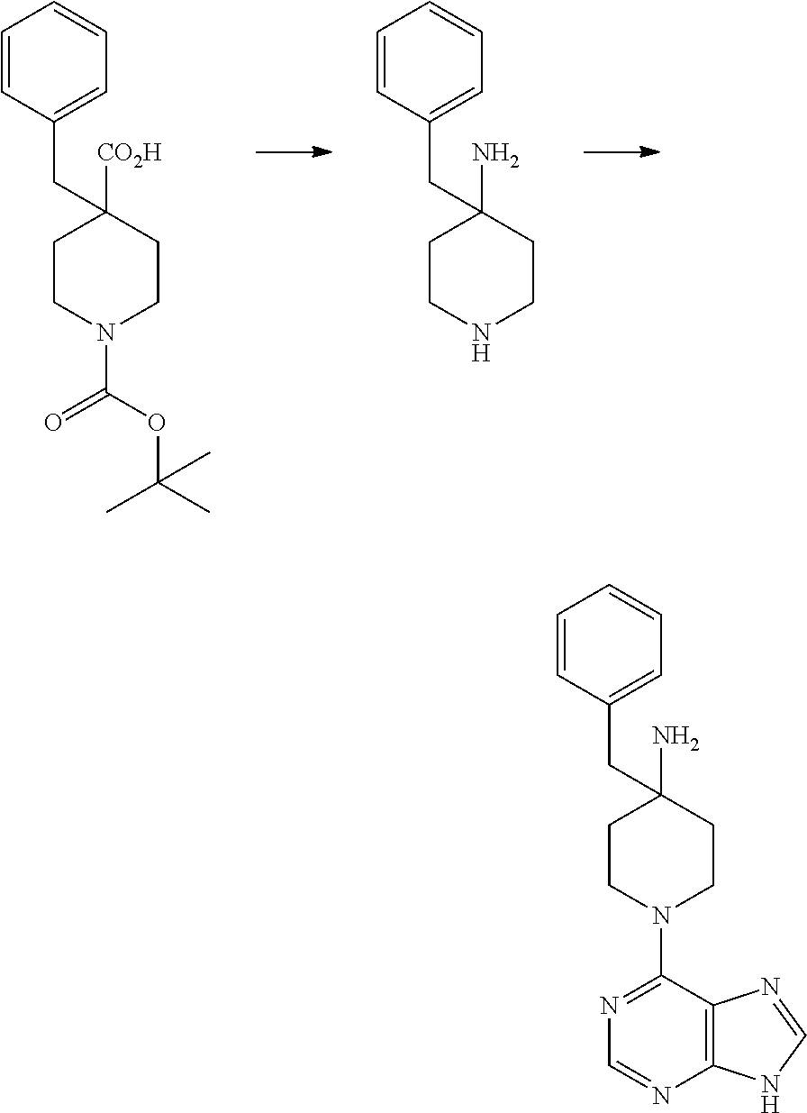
C1CN(C(=O)OC(C)(C)C)CCC1([CO2H])CC1=CC=CC=C1.C1CNCCC1(N)CC1=CC=CC=C1.C1CN(C2=NC=NC3=C2N=CN3)CCC1(N)CC1=CC=CC=C1
